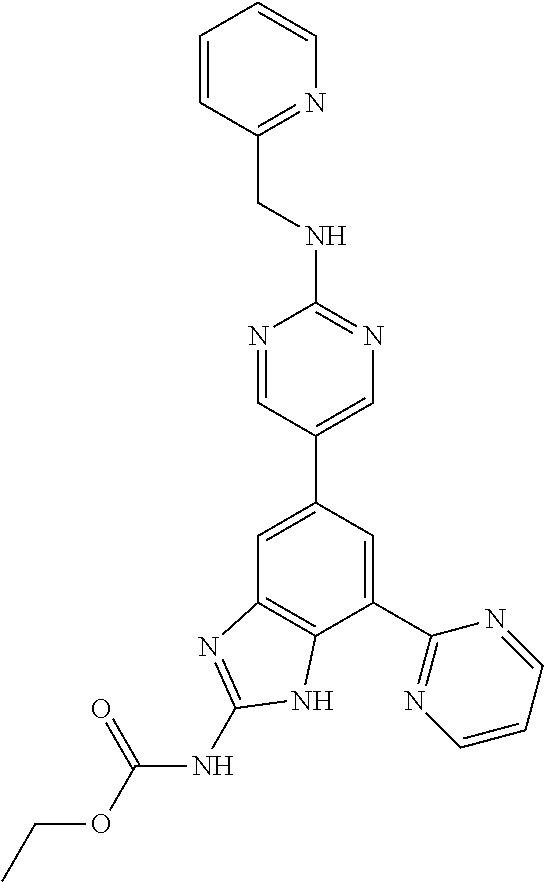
C1(C2=NC=CC=N2)=CC(C2=CN=C(NCC3=NC=CC=C3)N=C2)=CC2=C1NC(NC(OCC)=O)=N2
